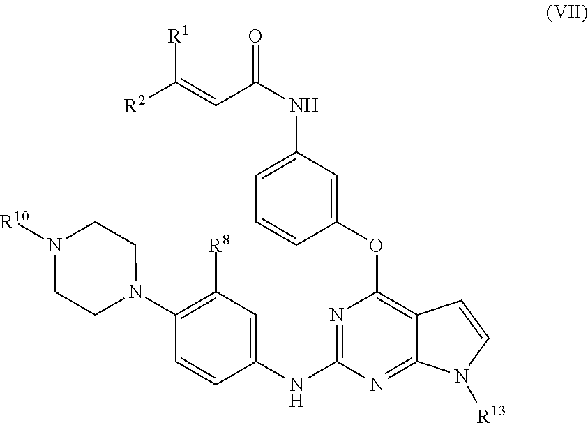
N1=C(NC2=CC([R8])=C(N3CCN([R10])CC3)C=C2)N=C2C(=C1OC1=CC(NC(=O)C=C([R2])[R1])=CC=C1)C=CN2[R13]
